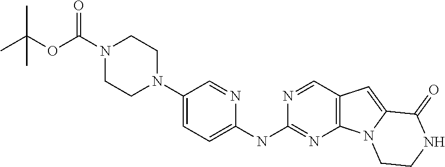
N1=CC2=C(N=C1NC1=CC=C(N3CCN(C(OC(C)(C)C)=O)CC3)C=N1)N1C(=C2)C(=O)NCC1
